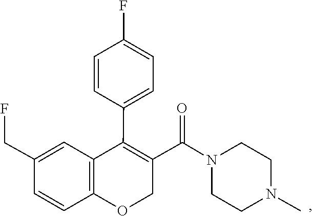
N1(C(C2=C(C3=CC=C(F)C=C3)C3=C(OC2)C=CC(CF)=C3)=O)CCN(C)CC1
